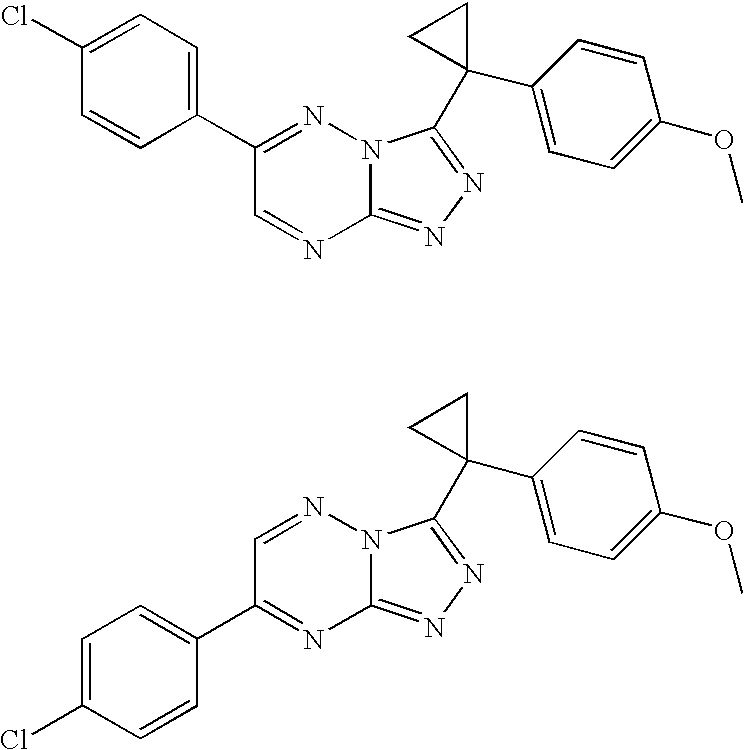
C12=NN=C(C3(C4=CC=C(OC)C=C4)CC3)N1N=C(C1=CC=C(Cl)C=C1)C=N2.C12=NN=C(C3(C4=CC=C(OC)C=C4)CC3)N1N=CC(C1=CC=C(Cl)C=C1)=N2
